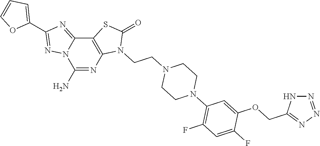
C1(N)=NC2=C(C3=NC(C4=CC=CO4)=NN13)SC(=O)N2CCN1CCN(C2=C(F)C=C(F)C(OCC3=NN=NN3)=C2)CC1
